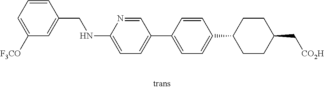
C1([F3CO])=CC=CC(CNC2=CC=C(C3=CC=C(C4CCC(C[CO2H])CC4)C=C3)C=N2)=C1
